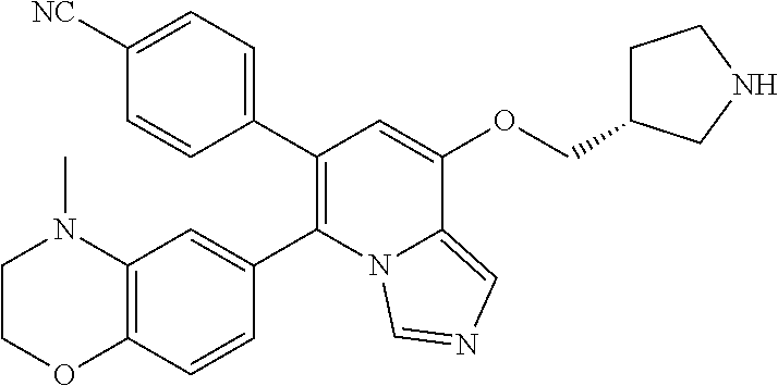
C1(C2=C(C3=CC4=C(C=C3)OCCN4C)N3C(=CN=C3)C(OCC3CCNC3)=C2)=CC=C([NC])C=C1
